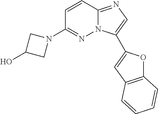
C1=CC2=NC=C(C3=CC4=C(O3)C=CC=C4)N2N=C1N1CC(O)C1
